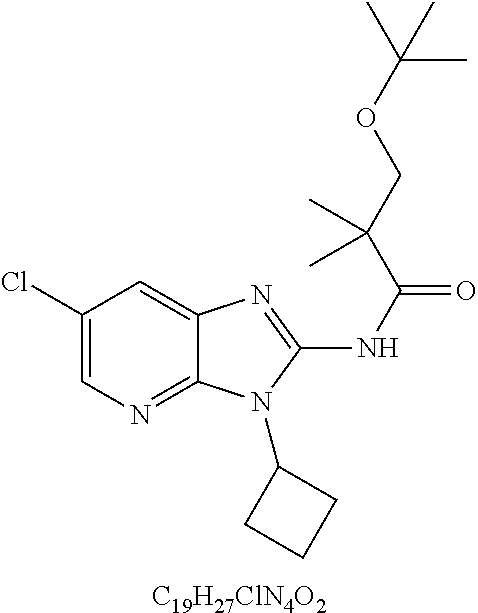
C1(Cl)=CN=C2C(=C1)N=C(NC(=O)C(COC(C)(C)C)(C)C)N2C1CCC1.[C19H27ClN4O2]
